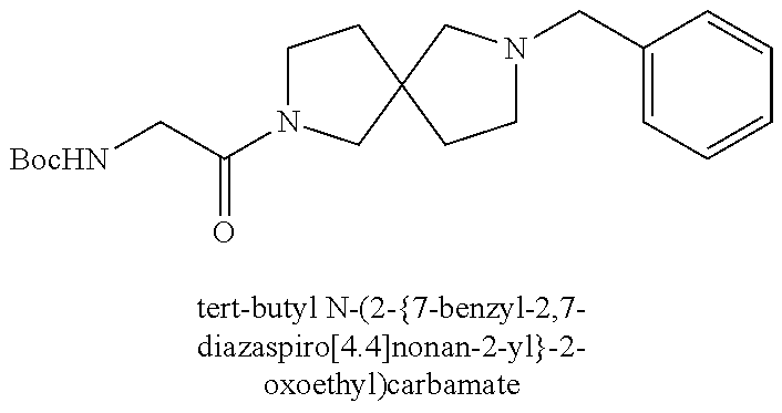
C1N(C(C[BocHN])=O)CC2(C1)CN(CC1=CC=CC=C1)CC2
